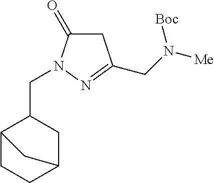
C12CCC(CC1CN1N=C(CN([Me])[Boc])CC1=O)C2
